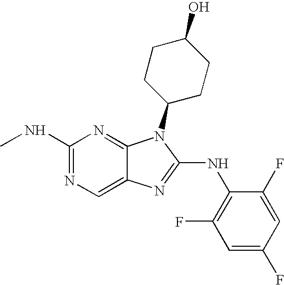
N1=C(NC)N=C2C(=C1)N=C(NC1=C(F)C=C(F)C=C1F)N2C1CCC(O)CC1
